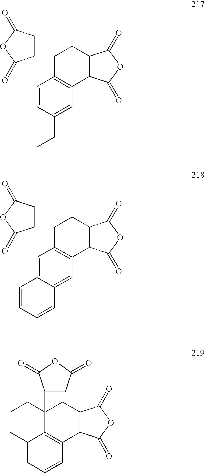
C1C(C2C3=C(C4C(=O)OC(=O)C4C2)C=C(CC)C=C3)C(=O)OC1=O.C1C(C2C3=C(C4C(=O)OC(=O)C4C2)C=C2C(=C3)C=CC=C2)C(=O)OC1=O.C1(=O)OC(=O)C2C1C1=C3C(C4CC(=O)OC4=O)(C2)CCCC3=CC=C1
